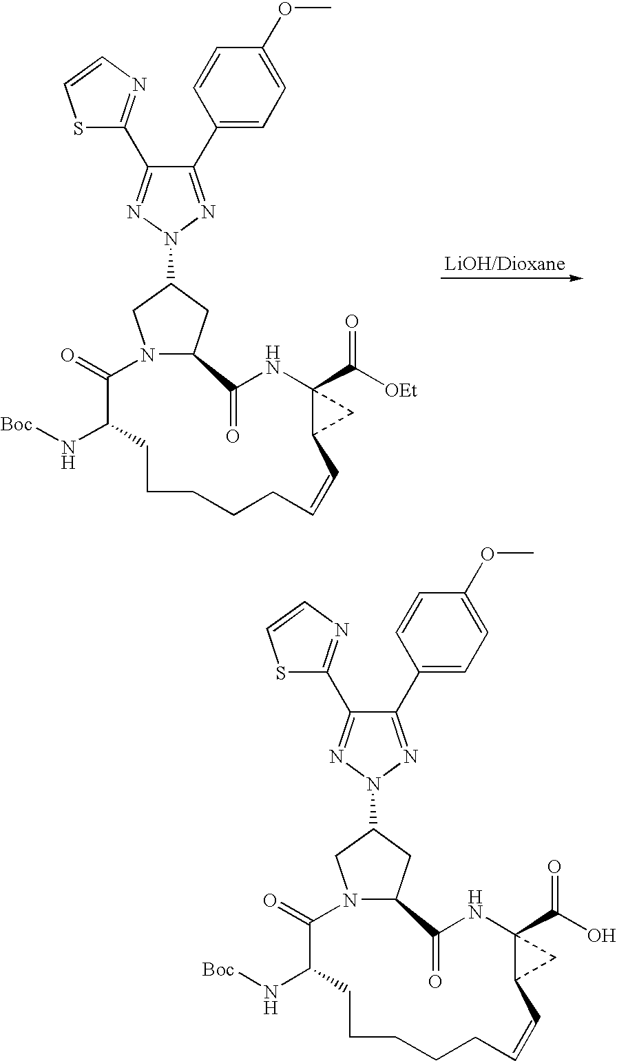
N12C(CC(N3N=C(C4=NC=CS4)C(C4=CC=C(OC)C=C4)=N3)C1)C(=O)NC1(C([OEt])=O)C(C=CCCCCCC(N[Boc])C2=O)C1.N12C(CC(N3N=C(C4=NC=CS4)C(C4=CC=C(OC)C=C4)=N3)C1)C(=O)NC1(C(O)=O)C(C=CCCCCCC(N[Boc])C2=O)C1
